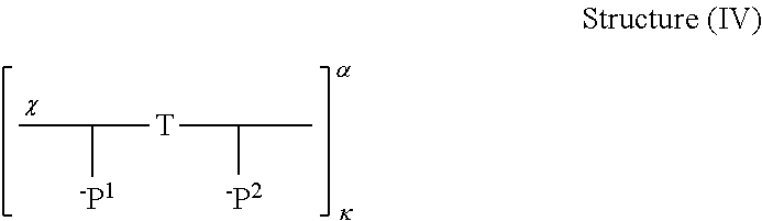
CC([-P1])[T]C([-P2])C
